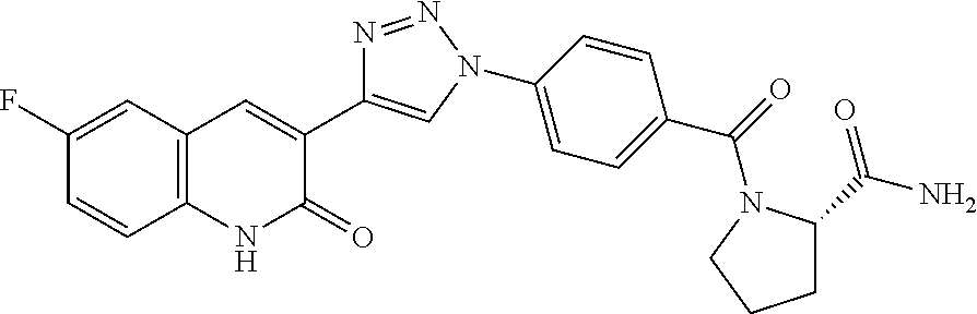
C1(F)=CC2=C(C=C1)NC(=O)C(C1=CN(C3=CC=C(C(=O)N4CCCC4C(N)=O)C=C3)N=N1)=C2
